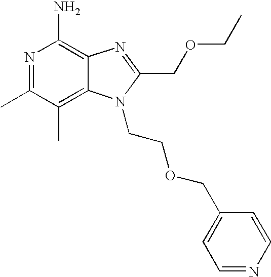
C(OCCN1C2=C(C)C(C)=NC(N)=C2N=C1COCC)C1=CC=NC=C1
